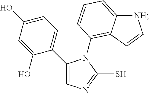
C1(C2=CN=C(S)N2C2=C3C(=CC=C2)[NH]C=C3)=CC=C(O)C=C1O
